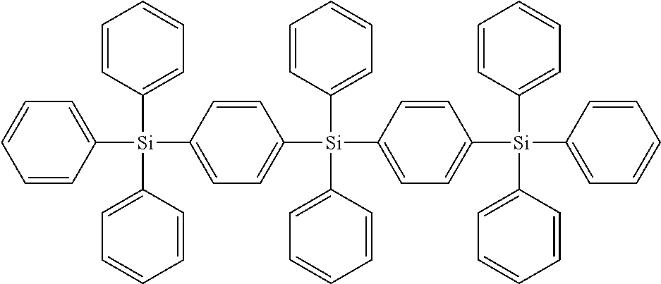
C1([Si](C2=CC=CC=C2)(C2=CC=C([Si](C3=CC=CC=C3)(C3=CC=CC=C3)C3=CC=CC=C3)C=C2)C2=CC=C([Si](C3=CC=CC=C3)(C3=CC=CC=C3)C3=CC=CC=C3)C=C2)=CC=CC=C1
